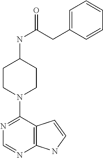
C1(N2CCC(NC(CC3=CC=CC=C3)=O)CC2)=NC=NC2=C1C=CN2
